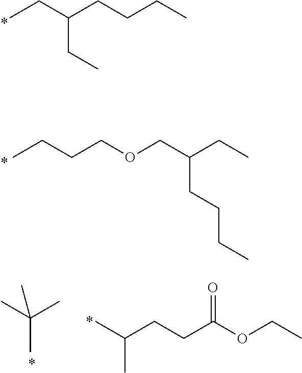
CCC(CCCC)CC.CCCCOCC(CC)CCCC.CC(C)(C)C.CC(CCC(OCC)=O)C
